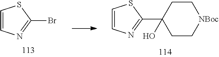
C1=CN=C(Br)S1.C1=CN=C(C2(O)CC[NBoc]CC2)S1
